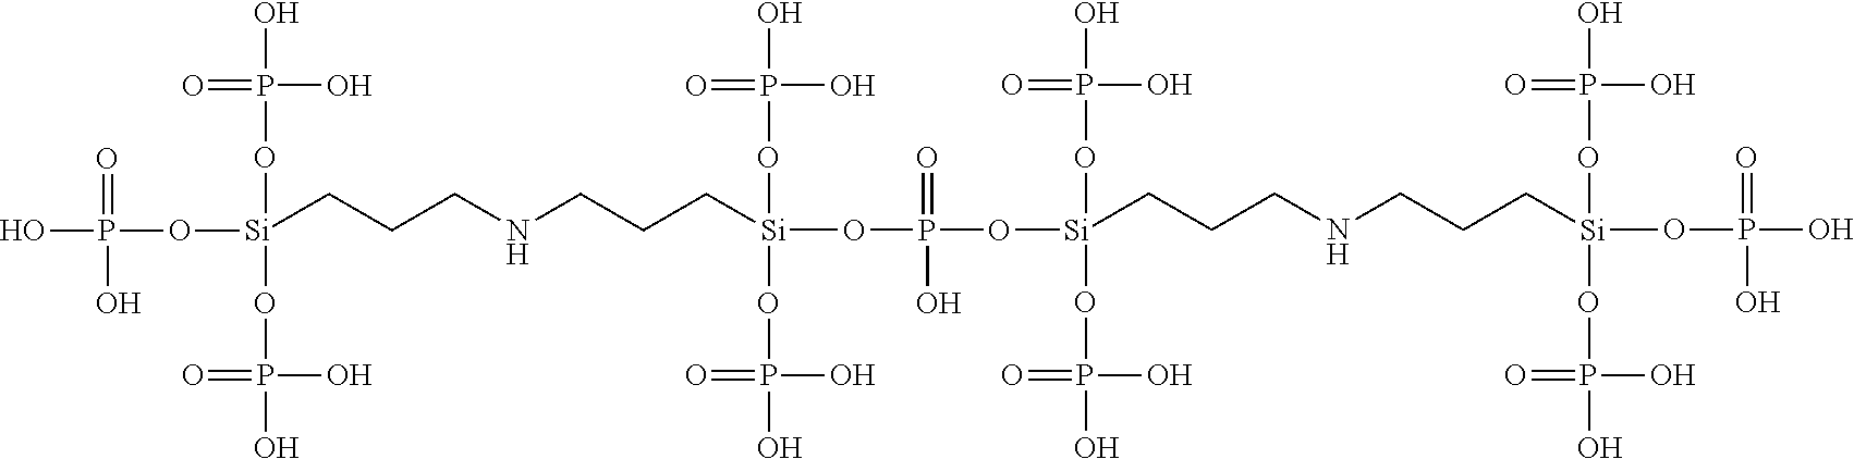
P(O)(O[Si](CCCNCCC[Si](OP(O[Si](CCCNCCC[Si](OP(O)(=O)O)(OP(O)(=O)O)OP(=O)(O)O)(OP(O)(=O)O)OP(=O)(O)O)(=O)O)(OP(O)(=O)O)OP(=O)(O)O)(OP(=O)(O)O)OP(O)(=O)O)(=O)O
